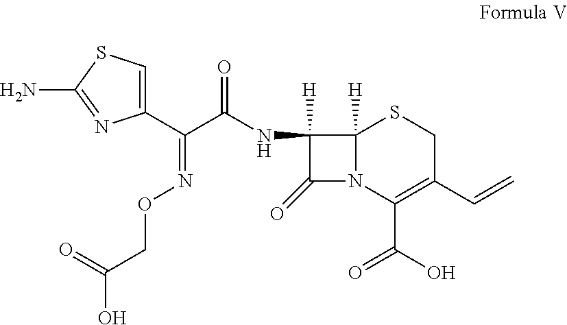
N(C1([H])C(=O)N2C1([H])SCC(C=C)=C2C(=O)O)C(C(C1=CSC(N)=N1)=NOCC(O)=O)=O
